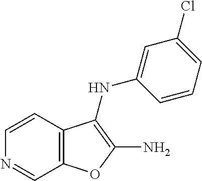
C1=CC2=C(C=N1)OC(N)=C2NC1=CC(Cl)=CC=C1
